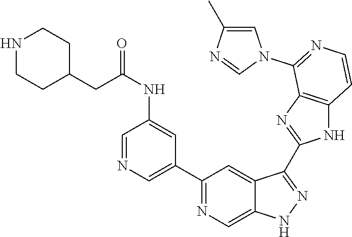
C1(C2=NC=C3C(=C2)C(C2=NC4=C(N2)C=CN=C4N2C=C(C)N=C2)=NN3)=CN=CC(NC(CC2CCNCC2)=O)=C1
